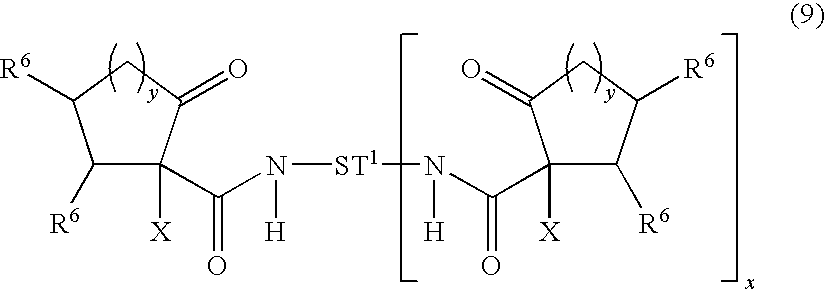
C1([R6])C([X])(C(N([ST1]N([H])C(C2([X])C([R6])C([R6])CC2=O)=O)[H])=O)C(=O)CC1[R6]
